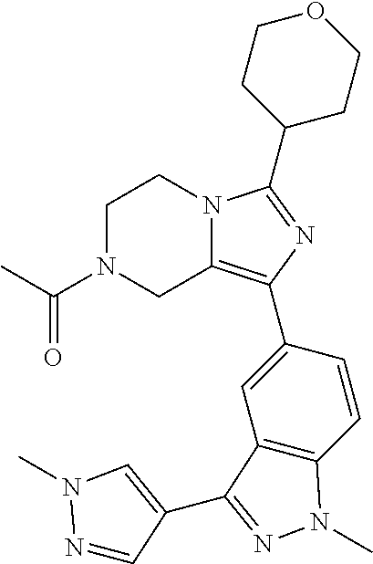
C1N(C(C)=O)CC2=C(C3=CC4=C(C=C3)N(C)N=C4C3=CN(C)N=C3)N=C(C3CCOCC3)N2C1
